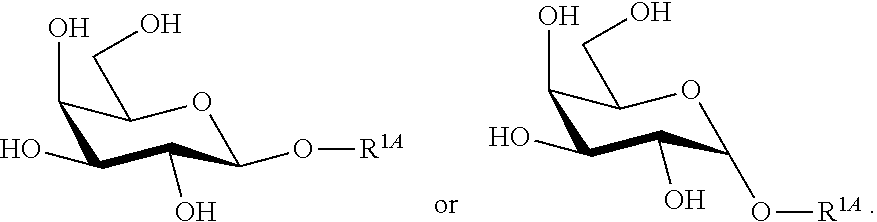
C1(O)C(O)C(O)C(O[R1A])OC1CO.C1(O)C(O)C(O)C(O[R1A])OC1CO
